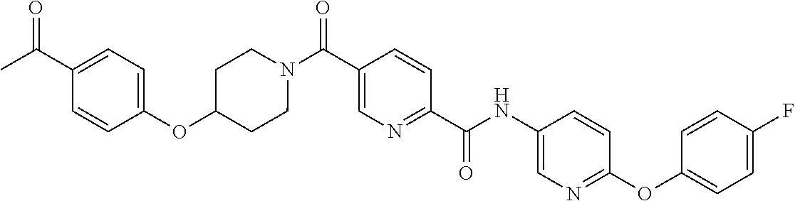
N(C(C1=NC=C(C(=O)N2CCC(OC3=CC=C(C(C)=O)C=C3)CC2)C=C1)=O)C1=CN=C(OC2=CC=C(F)C=C2)C=C1
